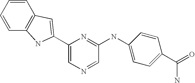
C1=CC=CC2=C1NC(C1=CN=CC(NC3=CC=C(C(=O)N)C=C3)=N1)=C2
